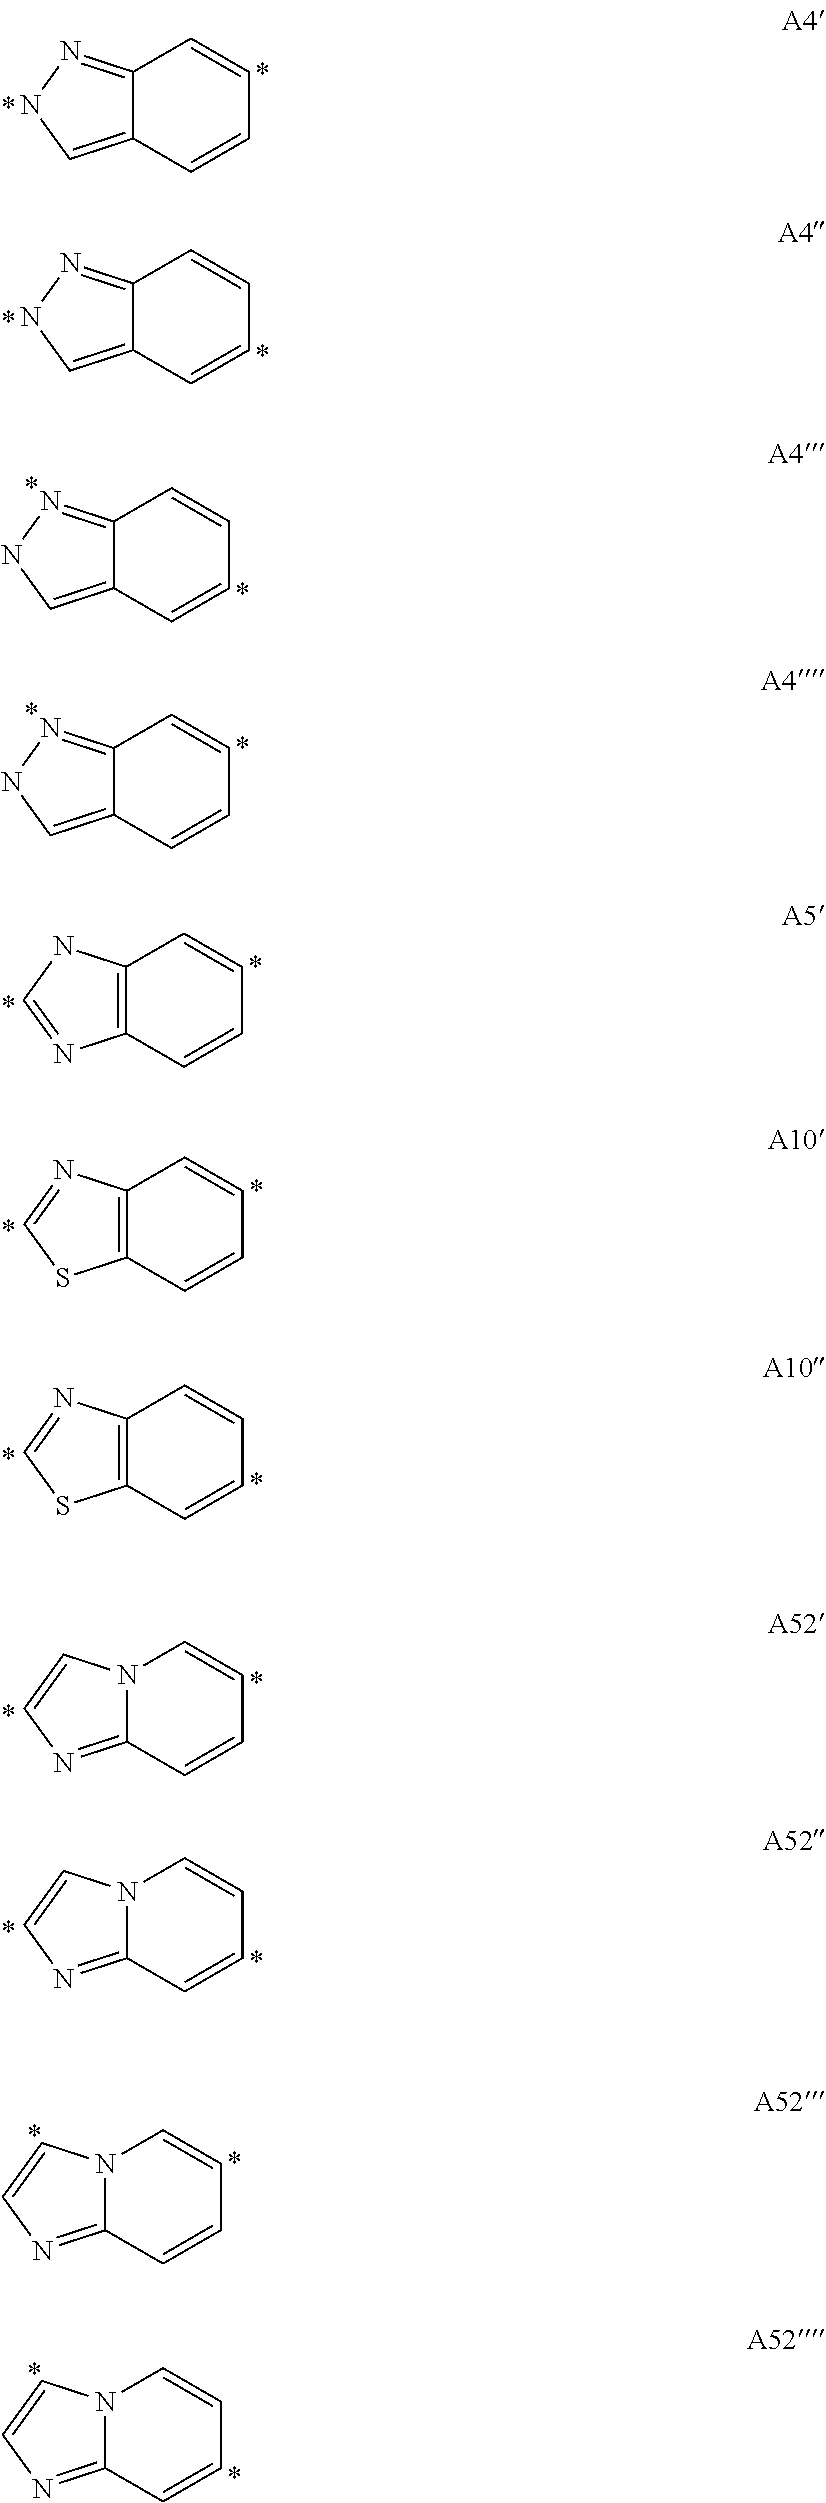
C12=NNC=C1C=CC=C2.C12=C(C=CC=C1)N=CN2.C12=C(C=CC=C1)SC=N2.N12C(=NC=C1)C=CC=C2.N12C(=NC=C1)C=CC=C2.N12C(=NC=C1)C=CC=C2.N12C(=NC=C1)C=CC=C2.C12=NNC=C1C=CC=C2.C12=NNC=C1C=CC=C2.C12=NNC=C1C=CC=C2.C12=C(C=CC=C1)SC=N2
